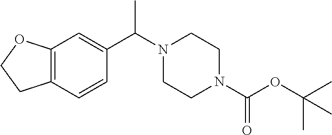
C12=C(C=CC(C(N3CCN(C(OC(C)(C)C)=O)CC3)C)=C1)CCO2
